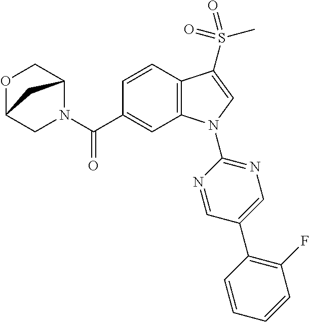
C(C1=CC2=C(C=C1)C(S(=O)(C)=O)=CN2C1=NC=C(C2=C(F)C=CC=C2)C=N1)(=O)N1C2COC(C1)C2
